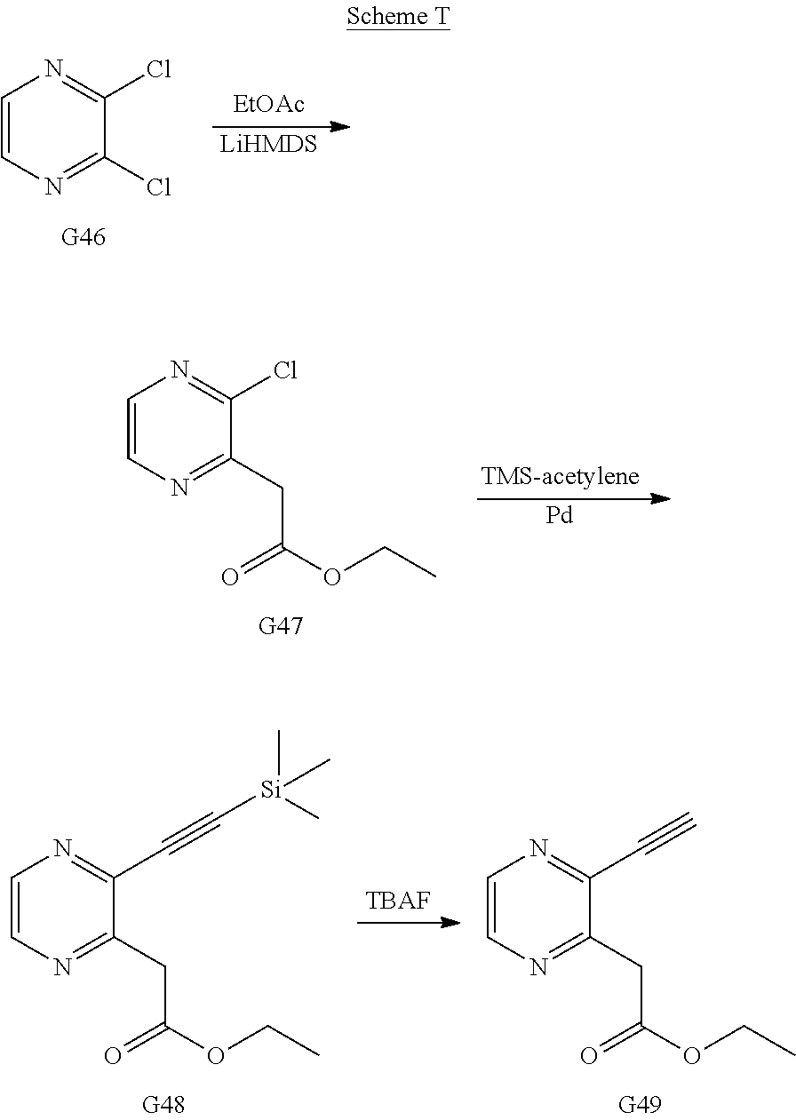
C1=CN=C(Cl)C(Cl)=N1.[EtOAc].[LiHMDS].C1=CN=C(CC(OCC)=O)C(Cl)=N1.[Pd].C1=CN=C(CC(OCC)=O)C(C#C[Si](C)(C)C)=N1.[TBAF].C1=CN=C(CC(OCC)=O)C(C#C)=N1
